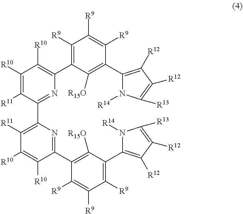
C1([R9])=C(C2=C([R10])C([R10])=C([R11])C(C3=C([R11])C([R10])=C([R10])C(C4=C([R15O])C(C5=C([R12])C([R12])=C([R13])N5[R14])=C([R9])C([R9])=C4[R9])=N3)=N2)C([R15O])=C(C2=C([R12])C([R12])=C([R13])N2[R14])C([R9])=C1[R9]
